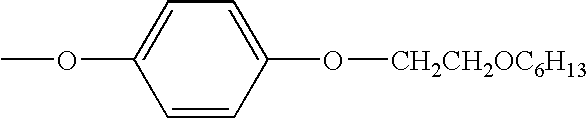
C1=CC(O[CH2CH2OC6H13])=CC=C1OC
